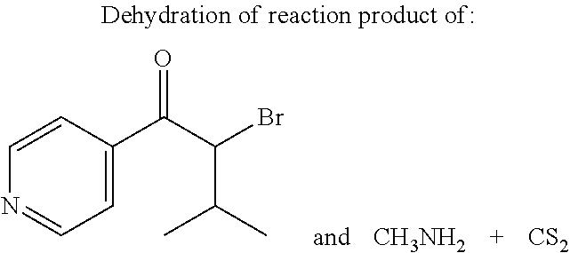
[CS2].C1=CC(C(C(Br)C(C)C)=O)=CC=N1.[CH3NH2]
